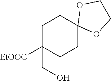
C1C([EtOOC])(CO)CCC2(C1)OCCO2
